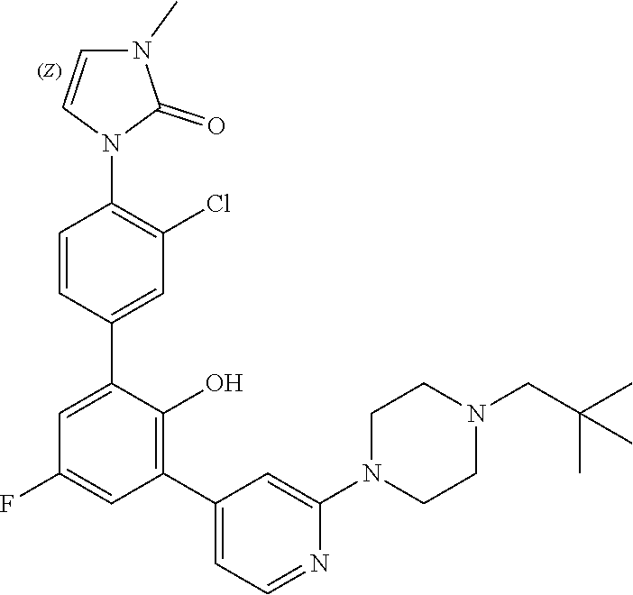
C1CN(C2=CC(C3=C(O)C(C4=CC(Cl)=C(N5C=CN(C)C5=O)C=C4)=CC(F)=C3)=CC=N2)CCN1CC(C)(C)C
